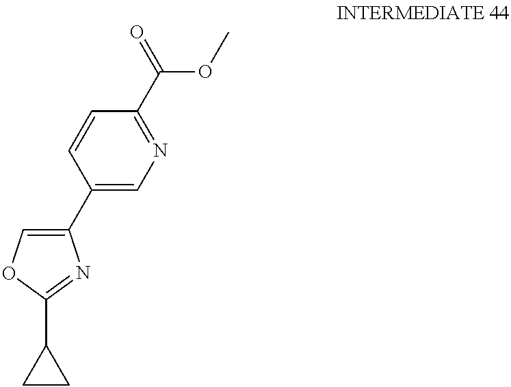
C1(C2=CN=C(C(=O)OC)C=C2)=COC(C2CC2)=N1
